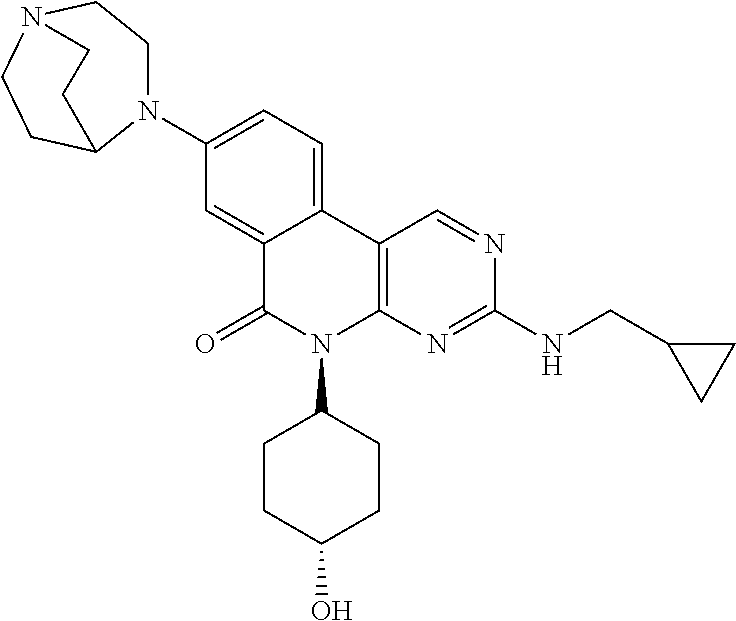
C1(N2CCN3CCC2CC3)=CC=C2C(=C1)C(=O)N(C1CCC(O)CC1)C1=C2C=NC(NCC2CC2)=N1
